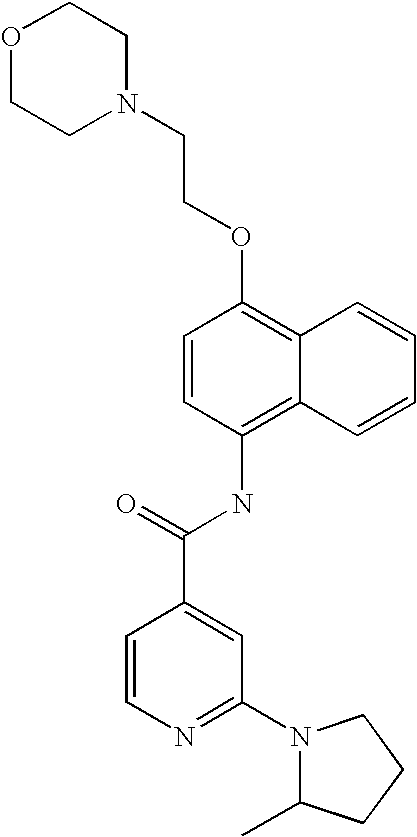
O1CCN(CCOC2=C3C(=C(NC(C4=CC(N5C(C)CCC5)=NC=C4)=O)C=C2)C=CC=C3)CC1
